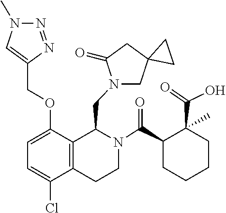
C12(CN(CC3C4=C(C(Cl)=CC=C4OCC4=CN(C)N=N4)CCN3C(C3CCCCC3(C(=O)O)C)=O)C(=O)C1)CC2
